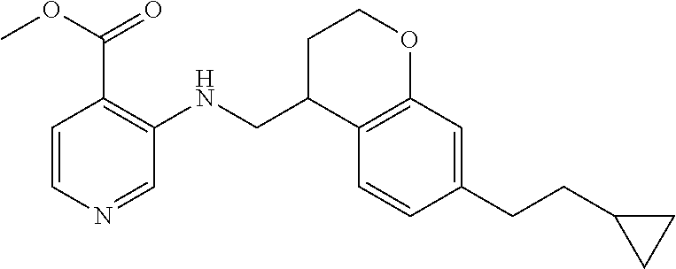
C1(CCC2CC2)=CC2=C(C=C1)C(CNC1=C(C(OC)=O)C=CN=C1)CCO2
